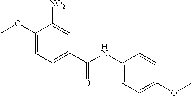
C1(OC)=CC=C(C(=O)NC2=CC=C(OC)C=C2)C=C1[NO2]
